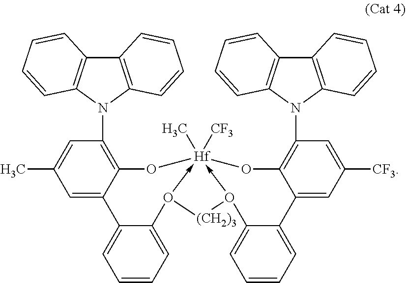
C1=C2C(=C(N3C4=C(C5=C3C=CC=C5)C=CC=C4)C=C1C)O[Hf]13(C)([CF3])-O(C4=CC=CC=C24)[(CH2)3]O->1C1=CC=CC=C1C1=CC([CF3])=CC(N2C4=C(C5=C2C=CC=C5)C=CC=C4)=C1O3
